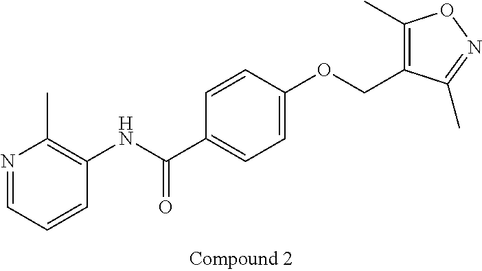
N1=CC=CC(NC(C2=CC=C(OCC3=C(C)ON=C3C)C=C2)=O)=C1C
